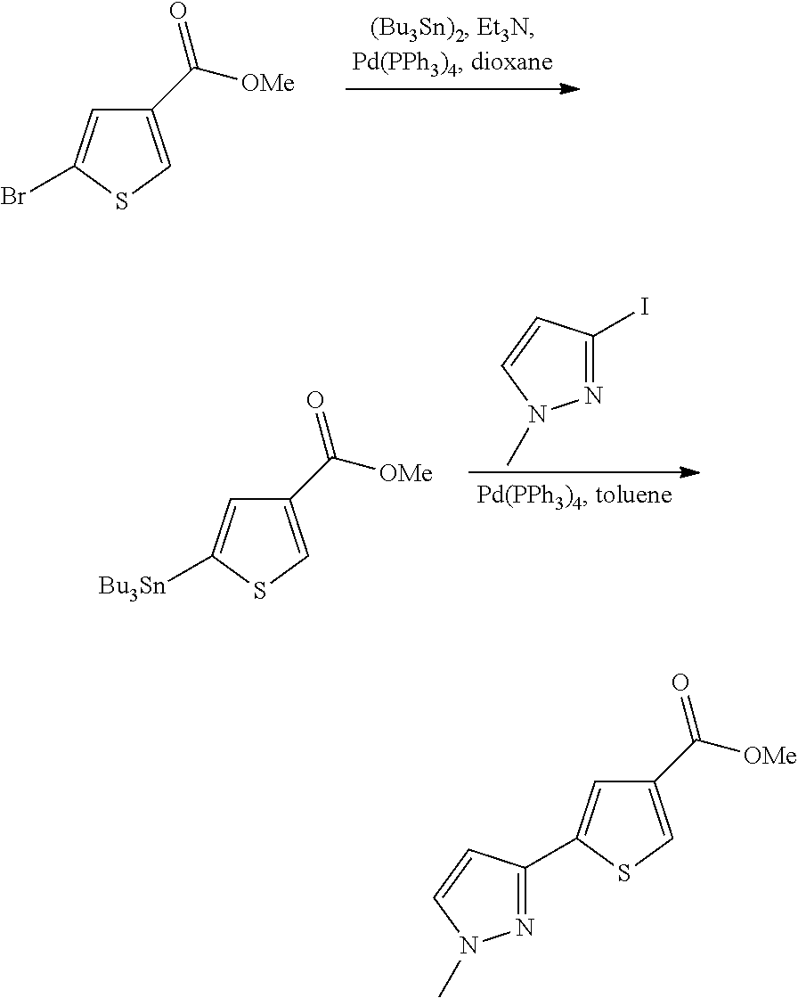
C1(C([OMe])=O)=CSC(Br)=C1.C1(C([OMe])=O)=CSC([Bu3Sn])=C1.N1=C(I)C=CN1C.C1(C([OMe])=O)=CSC(C2=NN(C)C=C2)=C1
